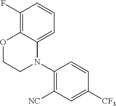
C1(F)=C2C(=CC=C1)N(C1=C([NC])C=C([CF3])C=C1)CCO2
